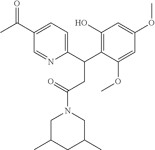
C1(C(C2=C(O)C=C(OC)C=C2OC)CC(N2CC(C)CC(C)C2)=O)=CC=C(C(=O)C)C=N1
